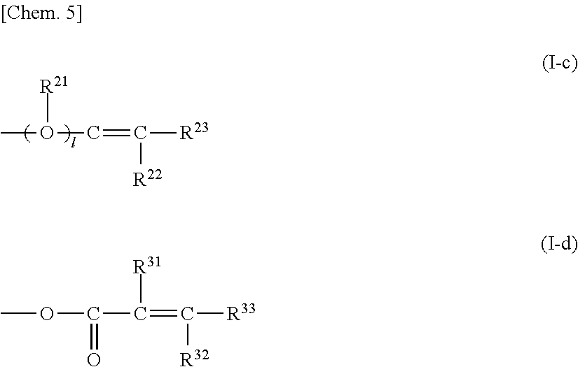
CO(C=C([R23])[R22])[R21].O(C(C(=C([R33])[R32])[R31])=O)C
